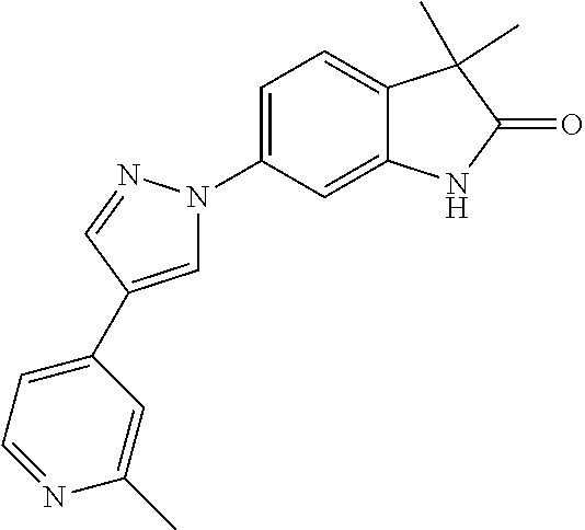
C1=C(C2=CC=NC(C)=C2)C=NN1C1=CC=C2C(=C1)NC(=O)C2(C)C
